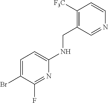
N1=C(F)C(Br)=CC=C1NCC1=C([F3C])C=CN=C1
